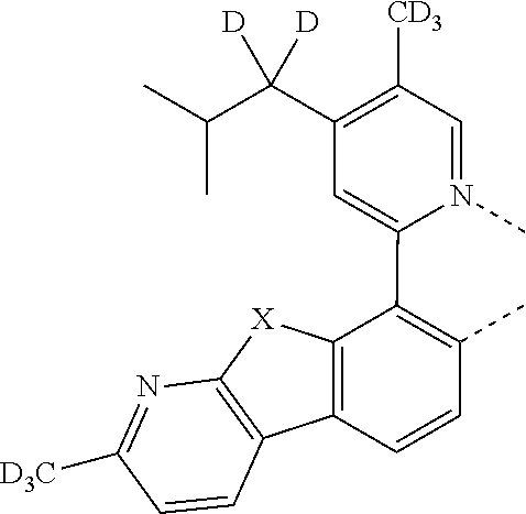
C1=N(C)C(C2=C(C)C=CC3=C2[X]C2=C3C=CC([D3C])=N2)=CC(C(C(C)C)([D])[D])=C1[CD3]
